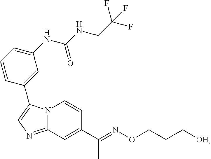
N12C(=NC=C1C1=CC(NC(NCC(F)(F)F)=O)=CC=C1)C=C(C(=NOCCC[OH])C)C=C2
